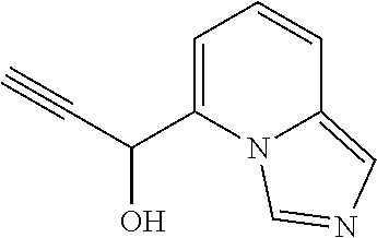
C1=C(C(C#C)O)N2C(=CN=C2)C=C1
